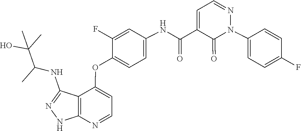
N1(C2=CC=C(F)C=C2)N=CC=C(C(NC2=CC=C(OC3=CC=NC4=C3C(NC(C(O)(C)C)C)=NN4)C(F)=C2)=O)C1=O
